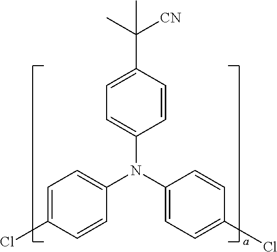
C1=CC(C(C)([CN])C)=CC=C1N(C1=CC=C(Cl)C=C1)C1=CC=C(Cl)C=C1
